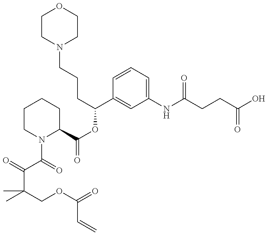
C(C(COC(=O)C=C)(C)C)(C(=O)N1C(C(OC(C2=CC(NC(CCC(O)=O)=O)=CC=C2)CCCN2CCOCC2)=O)CCCC1)=O
